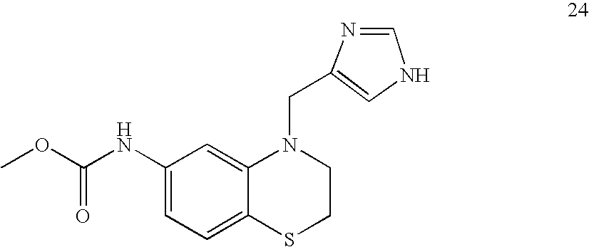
C1(NC(OC)=O)=CC=C2C(=C1)N(CC1=CNC=N1)CCS2
